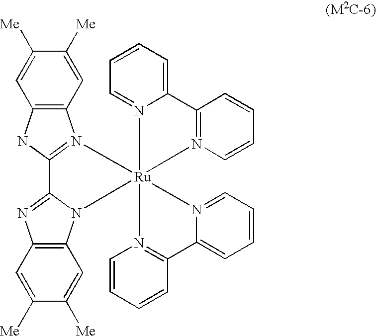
C12=C(NC3=N1[Ru]14(N5C6=C(N=C35)C=C([Me])C([Me])=C6)(N3=C(C=CC=C3)C3=CC=CC=N31)N1=CC=CC=C1C1=N4C=CC=C1)C=C([Me])C([Me])=C2
